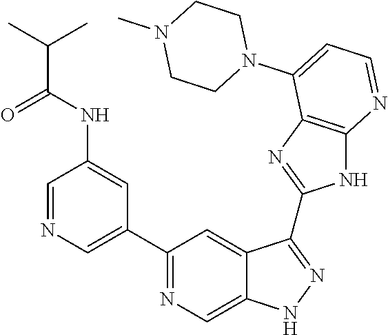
C1=NC=C(C2=NC=C3C(=C2)C(C2=NC4=C(N2)N=CC=C4N2CCN(C)CC2)=NN3)C=C1NC(C(C)C)=O
